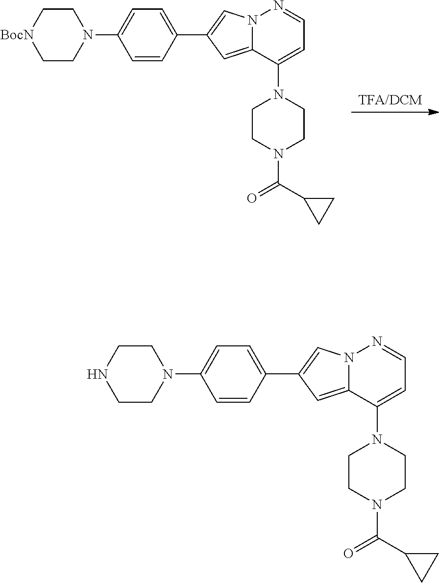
N12C(=CC(C3=CC=C(N4CCNCC4)C=C3)=C1)C(N1CCN(C(=O)C3CC3)CC1)=CC=N2.[TFA/DCM].N12C(=CC(C3=CC=C(N4CC[BocN]CC4)C=C3)=C1)C(N1CCN(C(=O)C3CC3)CC1)=CC=N2
